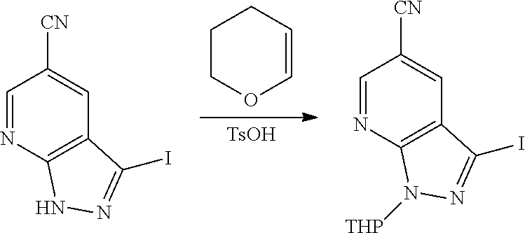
[TsOH].C1COC=CC1.C12=C(N=CC([CN])=C1)NN=C2I.C12=C(N=CC([CN])=C1)N([THP])N=C2I
